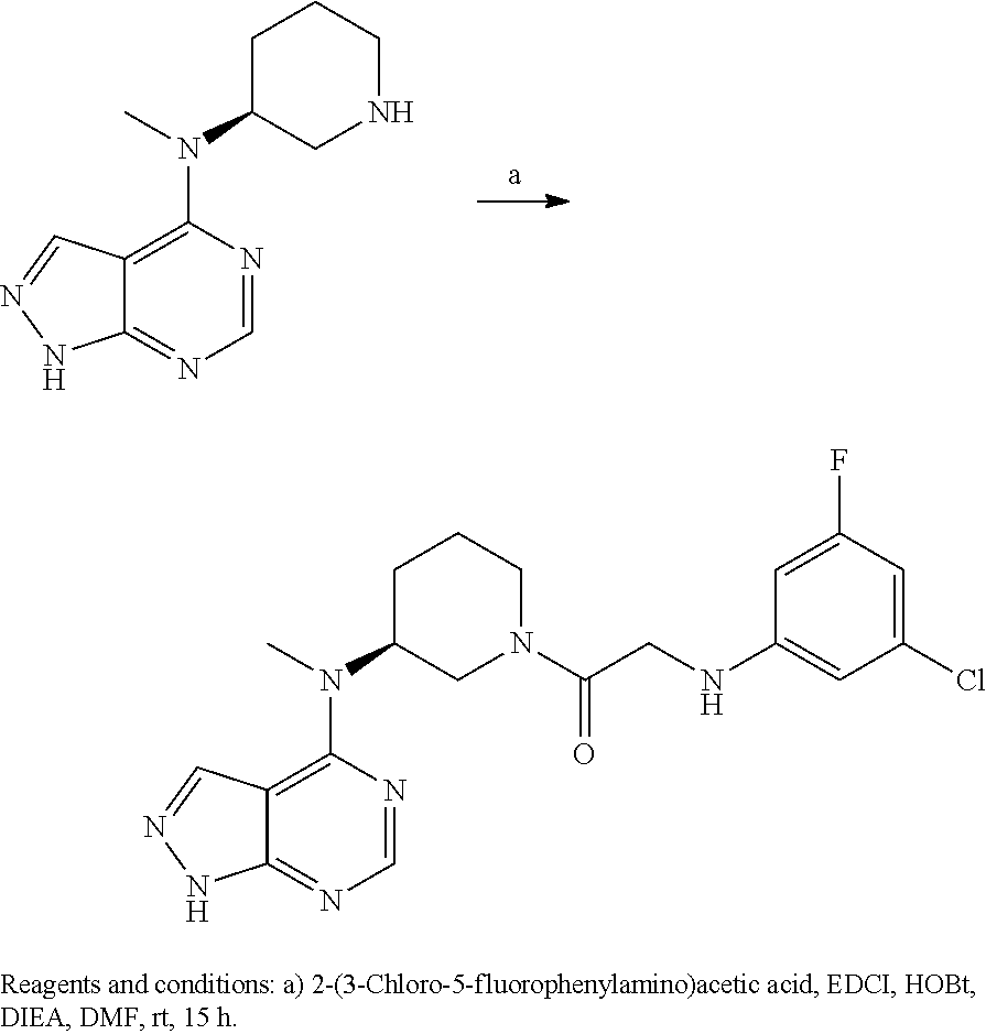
C1=NC(N(C2CNCCC2)C)=C2C(=N1)NN=C2.C1=NC(N(C2CN(C(CNC3=CC(Cl)=CC(F)=C3)=O)CCC2)C)=C2C(=N1)NN=C2
